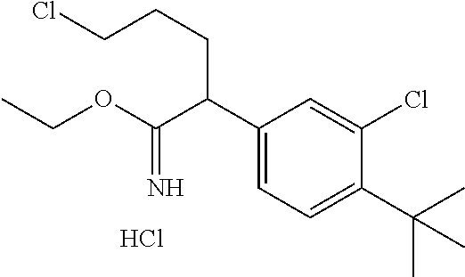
C1(C(C(OCC)=N)CCCCl)=CC=C(C(C)(C)C)C(Cl)=C1.Cl
